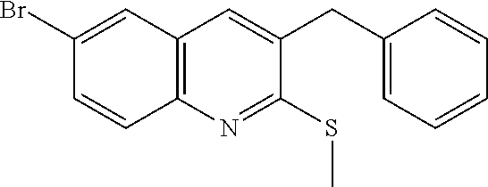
C1(Br)=CC2=C(C=C1)N=C(SC)C(CC1=CC=CC=C1)=C2
